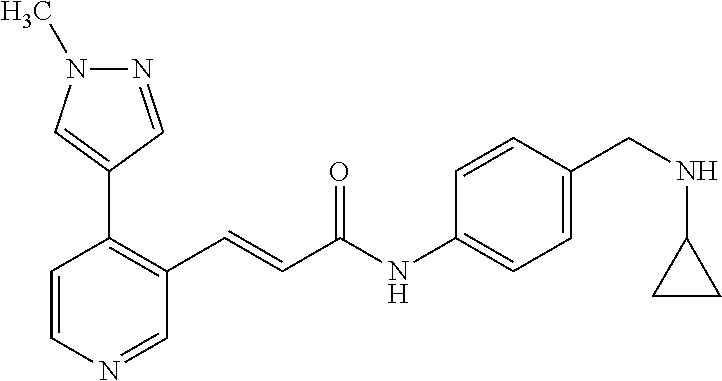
C1=CN=CC(C=CC(=O)NC2=CC=C(CNC3CC3)C=C2)=C1C1=CN(C)N=C1
